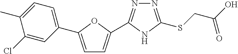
C1=C(C2=CC=C(C)C(Cl)=C2)OC(C2=NN=C(SCC(O)=O)N2)=C1
